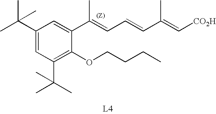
CC(C1=CC(C(C)(C)C)=C(OCCCC)C(C(=CC=CC(=C[CO2H])C)C)=C1)(C)C
